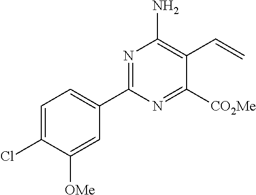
C1(C2=NC(N)=C(C=C)C([CO2Me])=N2)=CC=C(Cl)C([OMe])=C1
